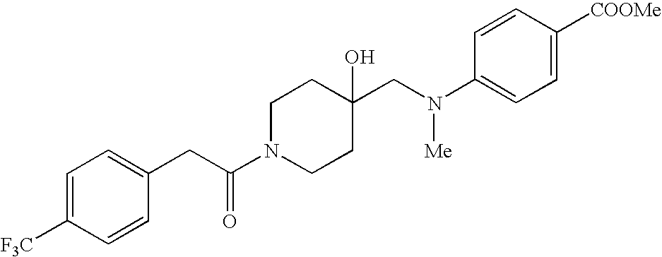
C(C1(O)CCN(C(CC2=CC=C([F3C])C=C2)=O)CC1)N(C1=CC=C([COOMe])C=C1)[Me]
